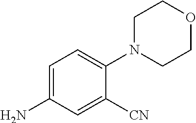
C1=C(N)C=C([CN])C(N2CCOCC2)=C1
